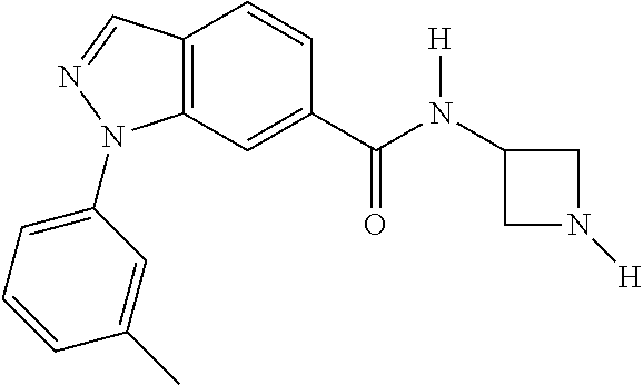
C1(C(N(C2CN([H])C2)[H])=O)=CC2=C(C=C1)C=NN2C1=CC=CC(C)=C1
